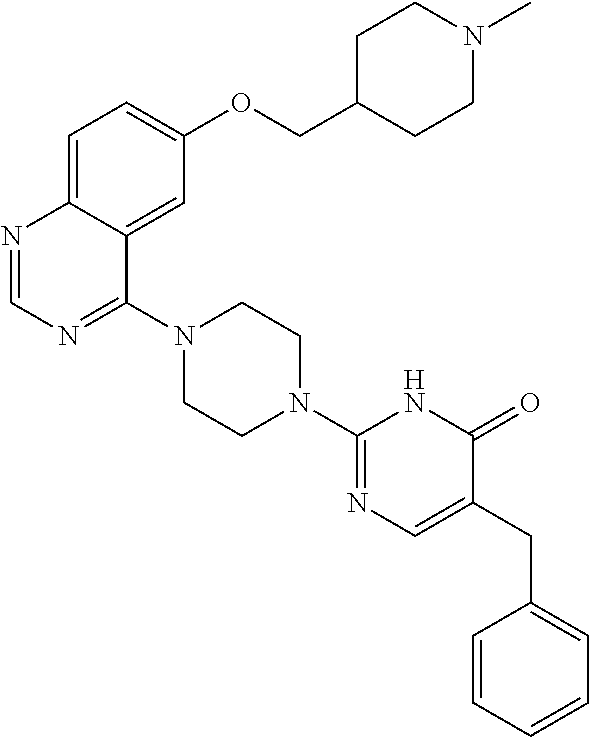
C1=C2C(=CC(OCC3CCN(C)CC3)=C1)C(N1CCN(C3=NC=C(CC4=CC=CC=C4)C(=O)N3)CC1)=NC=N2
